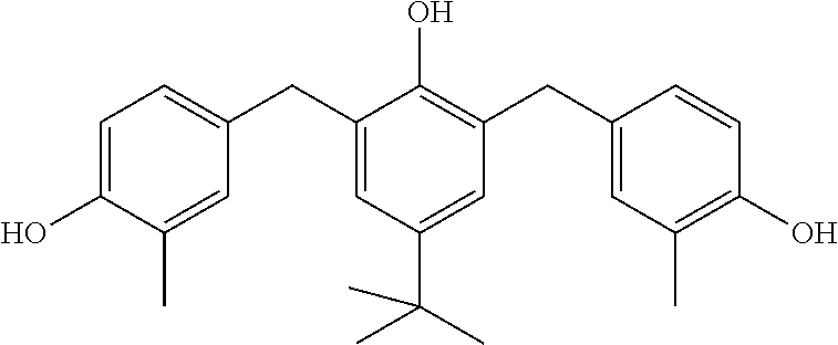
C1=C(O)C(C)=CC(CC2=CC(C(C)(C)C)=CC(CC3=CC(C)=C(O)C=C3)=C2O)=C1
